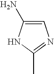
C1=C(N)NC(C)=N1
